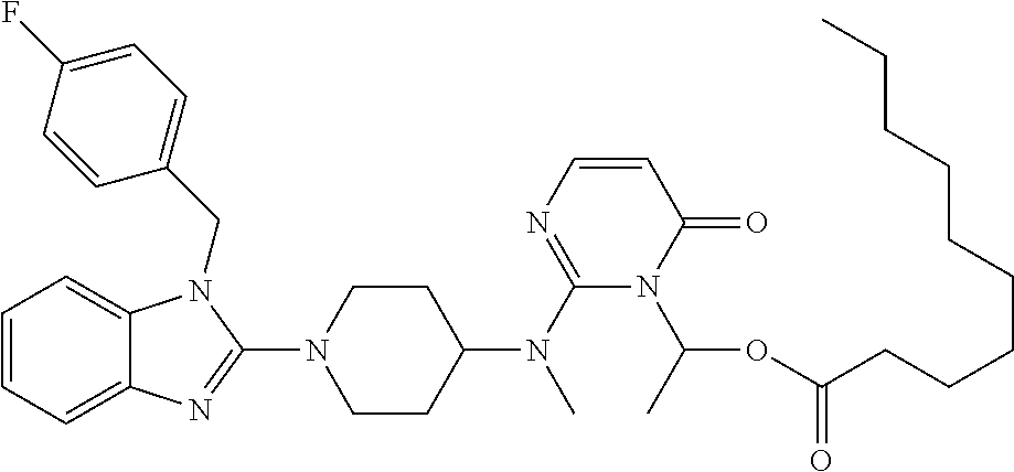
C1=CC=C2C(=C1)N(CC1=CC=C(F)C=C1)C(N1CCC(N(C3=NC=CC(=O)N3C(OC(CCCCCCCCC)=O)C)C)CC1)=N2
